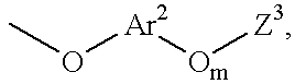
CO[Ar2][Om][Z3]
